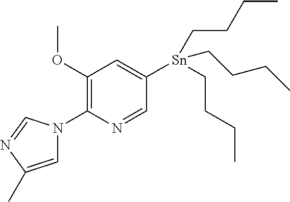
COC1=C(N2C=C(C)N=C2)N=CC([Sn](CCCC)(CCCC)CCCC)=C1
